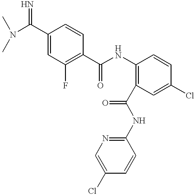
C1(C(N(C)C)=N)=CC(F)=C(C(NC2=C(C(NC3=NC=C(Cl)C=C3)=O)C=C(Cl)C=C2)=O)C=C1
